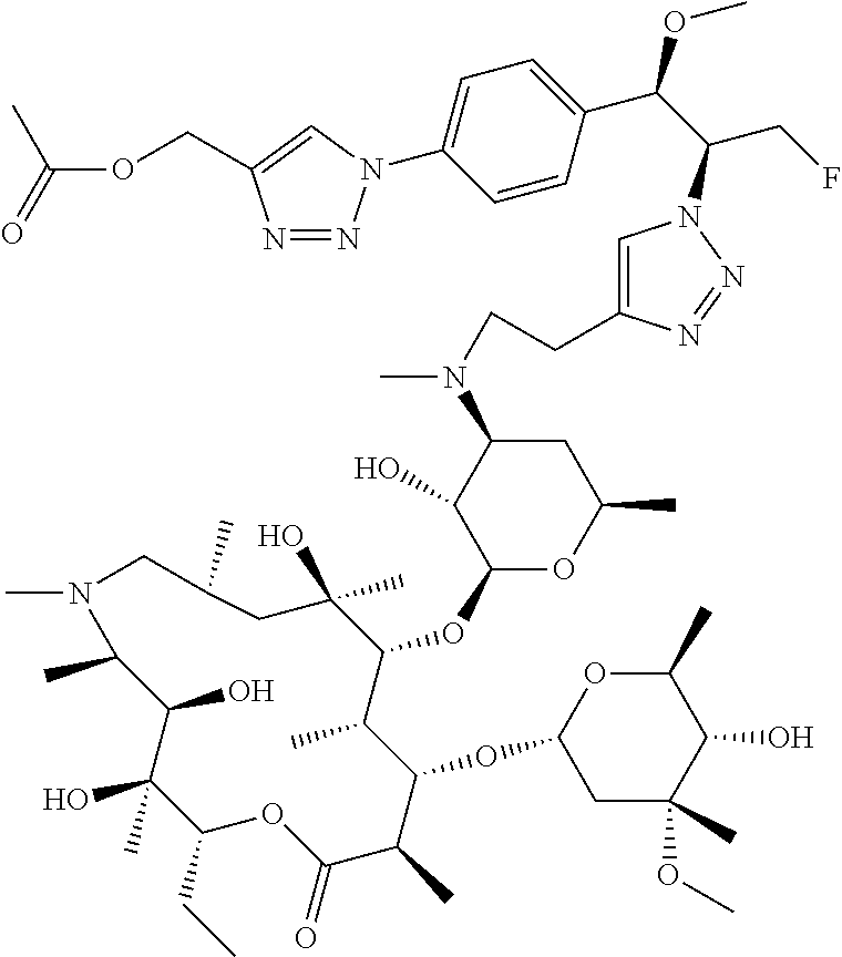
N1=NN(C2=CC=C(C(C(CF)N3C=C(CCN(C4C(O)C(OC5C(C)C(OC6CC(C)(OC)C(O)C(C)O6)C(C)C(=O)OC(CC)C(O)(C)C(O)C(C)N(C)CC(C)CC5(C)O)OC(C)C4)C)N=N3)OC)C=C2)C=C1COC(=O)C
